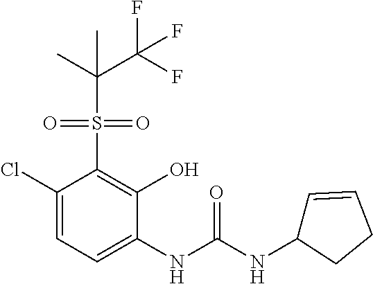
C1(Cl)=CC=C(NC(NC2C=CCC2)=O)C(O)=C1S(C(C(F)(F)F)(C)C)(=O)=O
